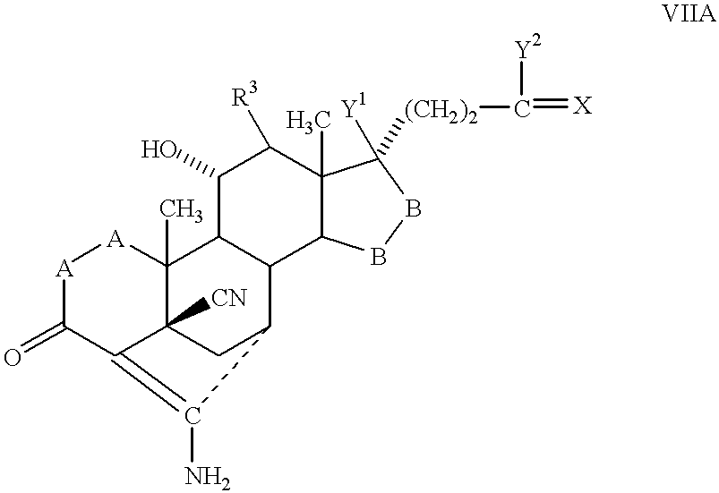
[A]1C(=O)C2=C(N)C3CC2([CN])C(C)([A]1)C1C3C2C(C)(C([R3])C1O)C([Y1])([(CH2)2]C(=[X])[Y2])BB2
